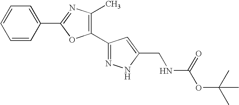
C1=CC(C2=NC(C)=C(C3=NNC(CNC(=O)OC(C)(C)C)=C3)O2)=CC=C1
